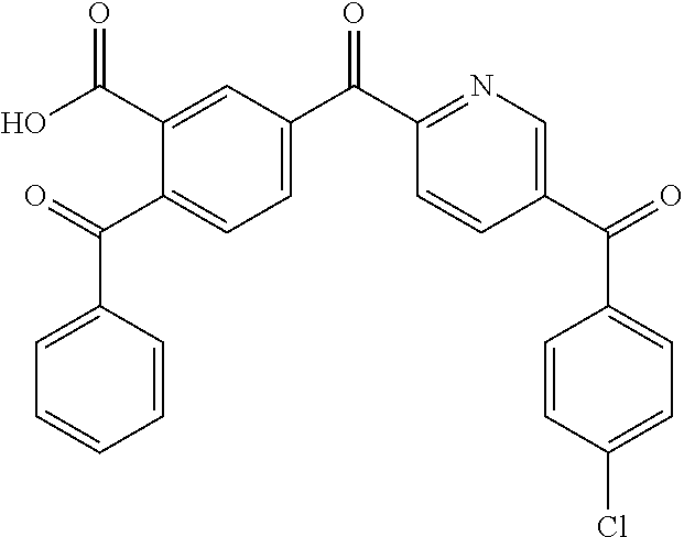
C1=C(C(C2=NC=C(C(=O)C3=CC=C(Cl)C=C3)C=C2)=O)C=C(C(O)=O)C(C(=O)C2=CC=CC=C2)=C1
